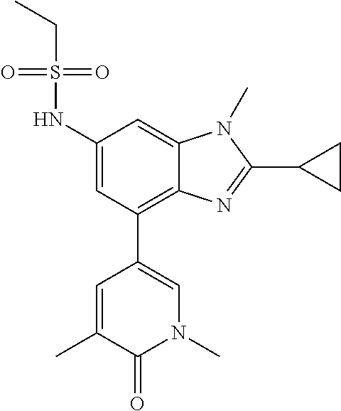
CC1=CC(C2=C3C(=CC(NS(CC)(=O)=O)=C2)N(C)C(C2CC2)=N3)=CN(C)C1=O
